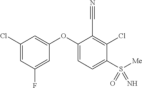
C1(Cl)=CC(F)=CC(OC2=CC=C(S(=N)(=O)[Me])C(Cl)=C2C#N)=C1
